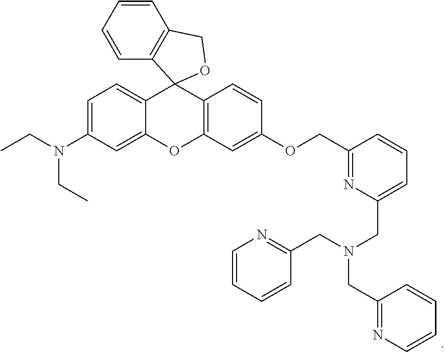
C1(N(CC)CC)=CC=C2C(=C1)OC1=C(C=CC(OCC3=NC(CN(CC4=NC=CC=C4)CC4=NC=CC=C4)=CC=C3)=C1)C21C2=C(C=CC=C2)CO1
